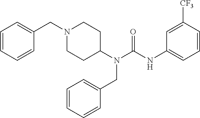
N1(CC2=CC=CC=C2)CCC(N(C(NC2=CC=CC([CF3])=C2)=O)CC2=CC=CC=C2)CC1
